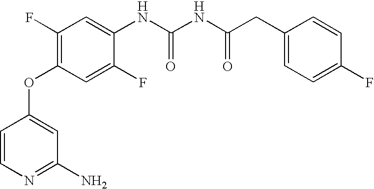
C1=CN=C(N)C=C1OC1=C(F)C=C(NC(=O)NC(=O)CC2=CC=C(F)C=C2)C(F)=C1
